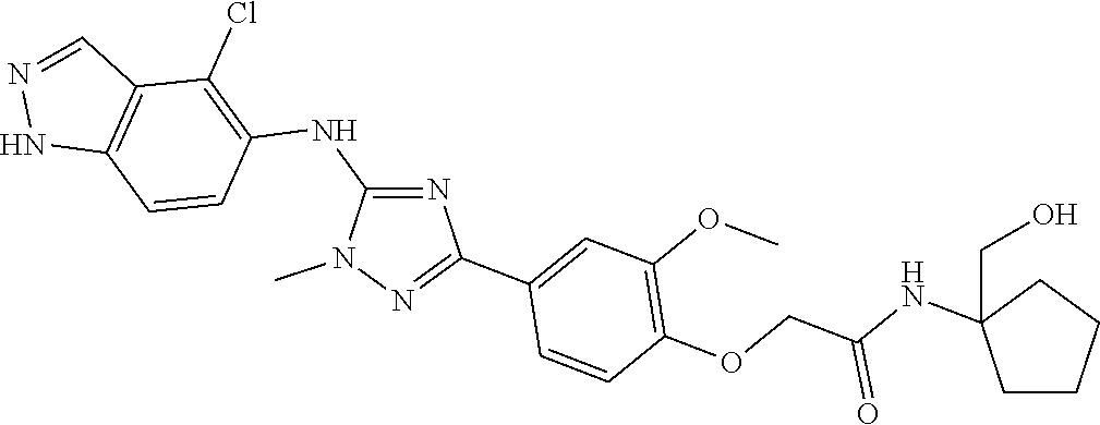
N1(C)N=C(C2=CC(OC)=C(OCC(NC3(CO)CCCC3)=O)C=C2)N=C1NC1=C(Cl)C2=C(NN=C2)C=C1
